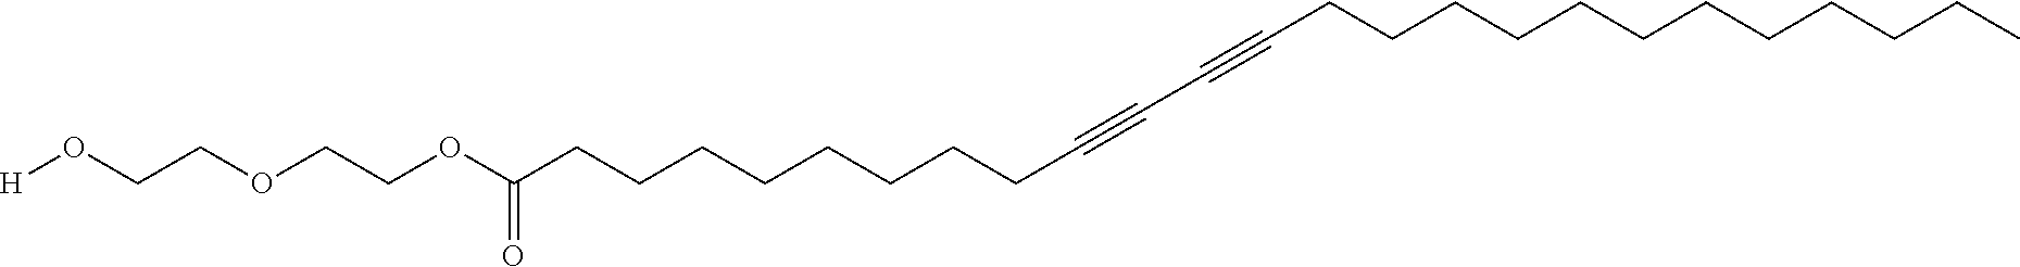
[H]OCCOCCOC(CCCCCCCCC#CC#CCCCCCCCCCCCC)=O
